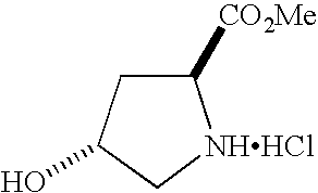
C1([CO2Me])CC(O)C[NHHCl]1
